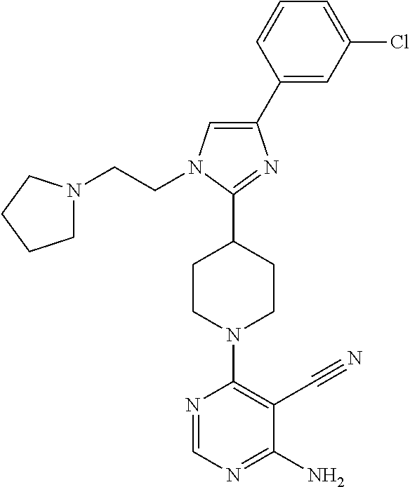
C1(C2=CC(Cl)=CC=C2)=CN(CCN2CCCC2)C(C2CCN(C3=C(C#N)C(N)=NC=N3)CC2)=N1
